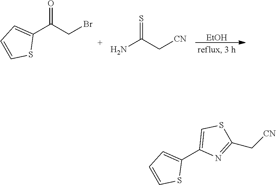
[EtOH].C1(C(CBr)=O)=CC=CS1.NC(C[CN])=S.C1(C2=CSC(C[CN])=N2)=CC=CS1
